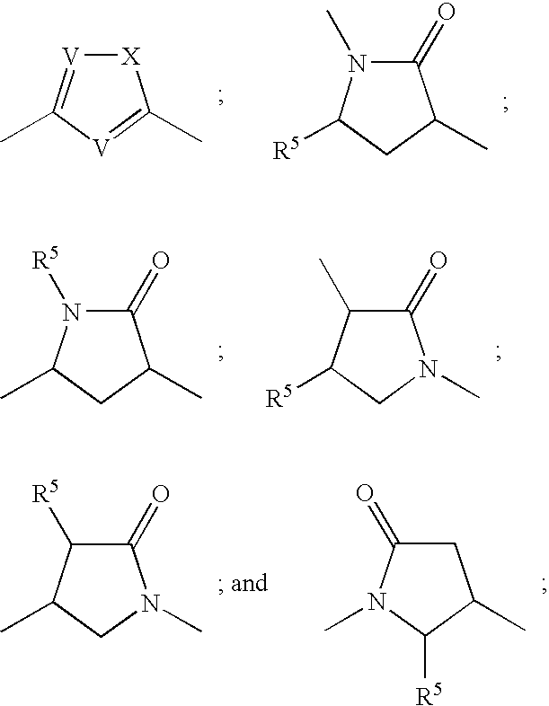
[X]1[V]=C(C)[V]=C1C.C1(=O)N(C)C([R5])CC1C.C1(=O)N([R5])C(C)CC1C.C1(=O)C(C)C([R5])CN1C.C1(=O)C([R5])C(C)CN1C.C1C(=O)N(C)C([R5])C1C
